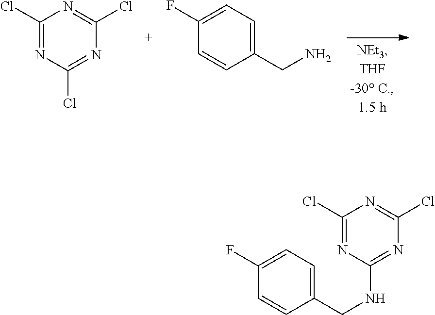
C1(Cl)=NC(NCC2=CC=C(F)C=C2)=NC(Cl)=N1.C1(Cl)=NC(Cl)=NC(Cl)=N1.C1(CN)=CC=C(F)C=C1
